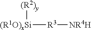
[R3]([NR4H])[(R1O)xSi][(R2)y]
